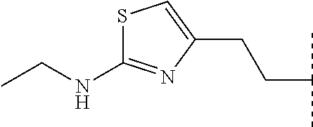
S1C(NCC)=NC(CCC(C)C)=C1
